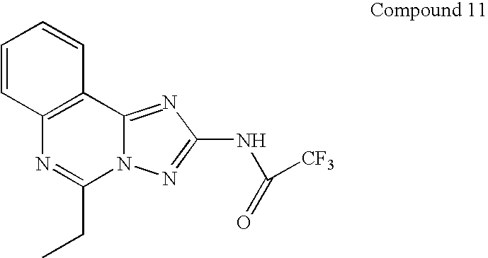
C1=CC2=C(C=C1)C1=NC(NC(=O)[CF3])=NN1C(CC)=N2
